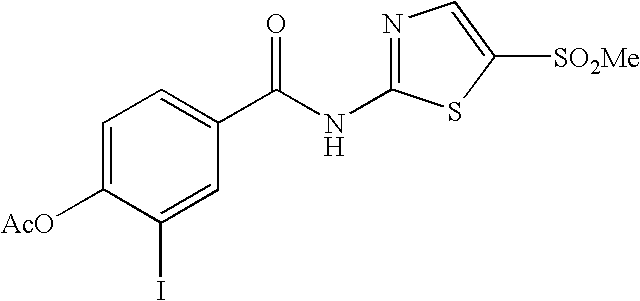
C1=C([AcO])C(I)=CC(C(NC2=NC=C([SO2Me])S2)=O)=C1
